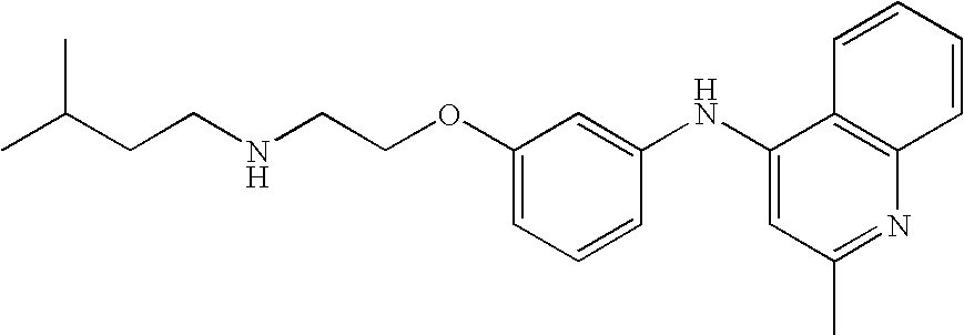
C(COC1=CC=CC(NC2=CC(C)=NC3=C2C=CC=C3)=C1)NCCC(C)C
